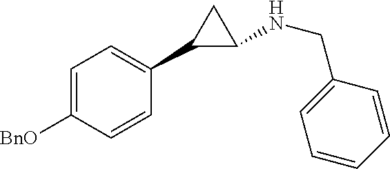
C1=C([BnO])C=CC(C2C(NCC3=CC=CC=C3)C2)=C1
